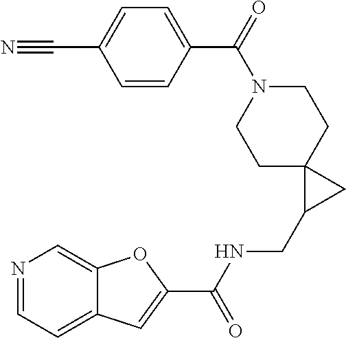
N1=CC=C2C(=C1)OC(C(NCC1CC13CCN(C(C1=CC=C(C#N)C=C1)=O)CC3)=O)=C2
